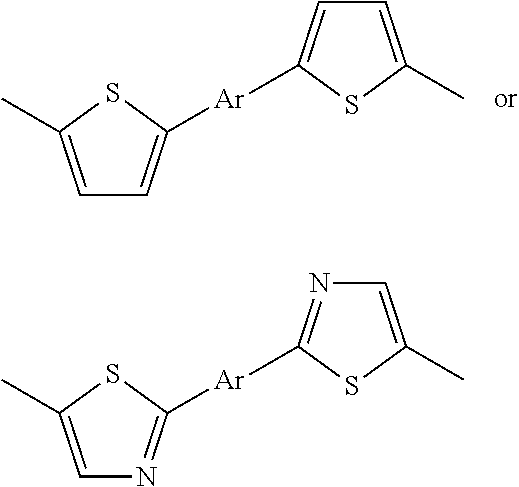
C1=C(C)SC([Ar]C2=CC=C(C)S2)=C1.C1=C(C)SC([Ar]C2=NC=C(C)S2)=N1
